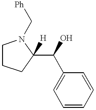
C1=CC=CC(C(C2([H])N(C[Ph])CCC2)O)=C1
